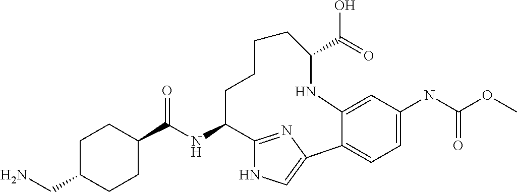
C(NC1C2=NC(=CN2)C2=CC=C(NC(OC)=O)C=C2NC(C(=O)O)CCCC1)(=O)C1CCC(CN)CC1
